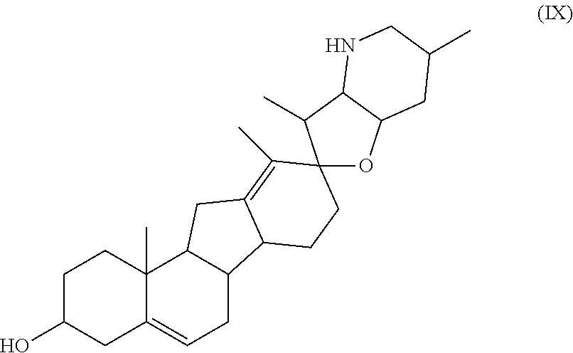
C1C(O)CC2=CCC3C(C2(C)C1)CC1=C(C)C2(CCC31)OC1C(C2C)NCC(C)C1
